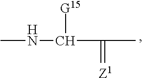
N(C)C([G15])C(=[Z1])C
